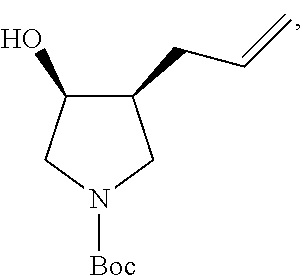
C1(CC=C)C(O)CN([Boc])C1
